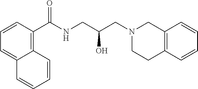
C1=CC(C(NCC(CN2CCC3=C(C2)C=CC=C3)O)=O)=C2C(=C1)C=CC=C2
